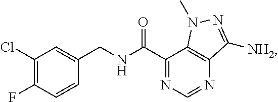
C1(Cl)=C(F)C=CC(CNC(C2=NC=NC3=C2N(C)N=C3[NH2])=O)=C1
